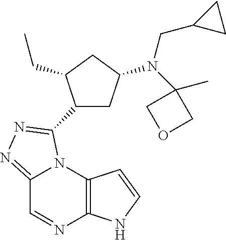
C12=C(N3C(=NN=C3C3CC(N(C4(C)COC4)CC4CC4)CC3CC)C=N1)C=CN2
